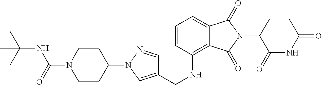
C1(N2N=CC(CNC3=C4C(=CC=C3)C(=O)N(C3C(=O)NC(=O)CC3)C4=O)=C2)CCN(C(=O)NC(C)(C)C)CC1
